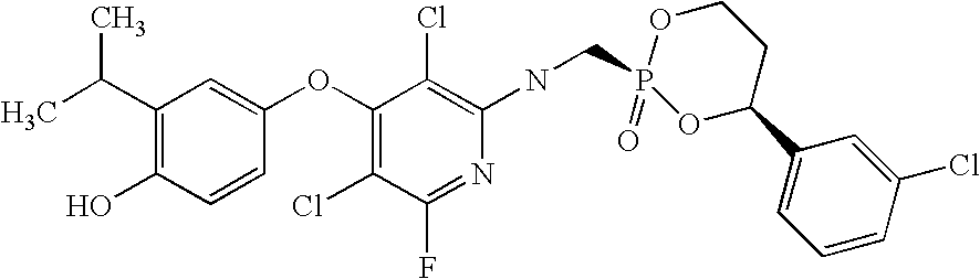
C1(C(C)C)=C(O)C=CC(OC2=C(Cl)C(F)=NC(NCP3(=O)OCCC(C4=CC=CC(Cl)=C4)O3)=C2Cl)=C1
